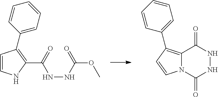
C1=CNC(C(NNC(OC)=O)=O)=C1C1=CC=CC=C1.C12=C(C3=CC=CC=C3)C=CN1C(=O)NNC2=O
